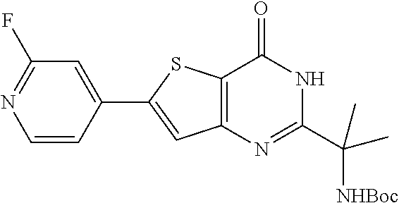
C1=CC(C2=CC3=C(S2)C(=O)NC(C(C)([NHBoc])C)=N3)=CC(F)=N1
